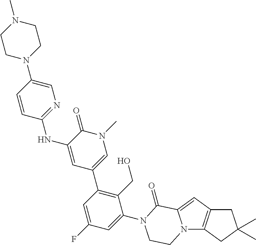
C1=CC(NC2=CC(C3=C(CO)C(N4C(=O)C5=CC6=C(N5CC4)CC(C)(C)C6)=CC(F)=C3)=CN(C)C2=O)=NC=C1N1CCN(C)CC1
